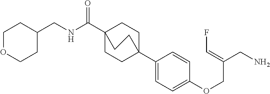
C1C2(C3=CC=C(OCC(CN)=CF)C=C3)CCC(C(=O)NCC3CCOCC3)(C1)CC2
